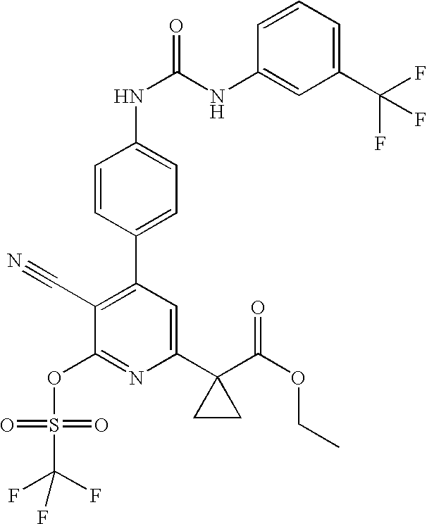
C1=CC(C2=C(C#N)C(OS(C(F)(F)F)(=O)=O)=NC(C3(C(OCC)=O)CC3)=C2)=CC=C1NC(NC1=CC(C(F)(F)F)=CC=C1)=O
